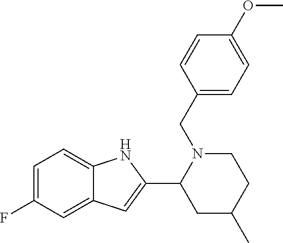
C1=C(F)C=C2C(=C1)NC(C1N(CC3=CC=C(OC)C=C3)CCC(C)C1)=C2
